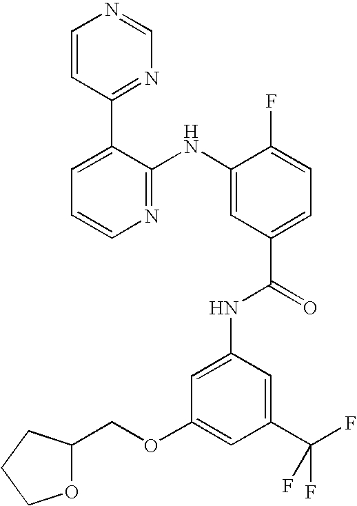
C1=CC(C2=CC=CN=C2NC2=CC(C(=O)NC3=CC(OCC4OCCC4)=CC(C(F)(F)F)=C3)=CC=C2F)=NC=N1
